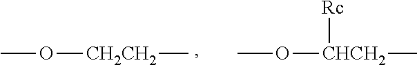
CO[CH2CH2]C.CO[CHCH2]([Rc])C
